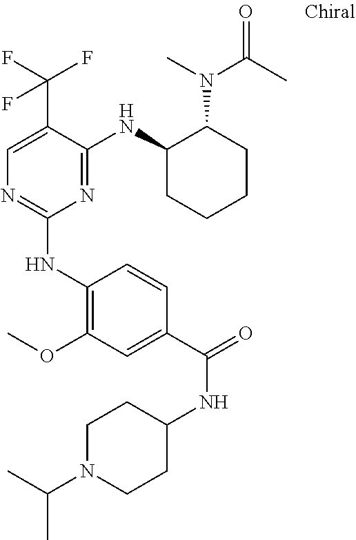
C1(NC2=C(OC)C=C(C(=O)NC3CCN(C(C)C)CC3)C=C2)=NC=C(C(F)(F)F)C(NC2CCCCC2N(C(=O)C)C)=N1
